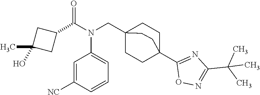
C1(C(N(CC23CCC(C4=NC(C(C)(C)C)=NO4)(CC2)CC3)C2=CC=CC([NC])=C2)=O)CC(O)(C)C1
